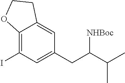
C12=C(I)C=C(CC(C(C)C)[NHBoc])C=C1CCO2
